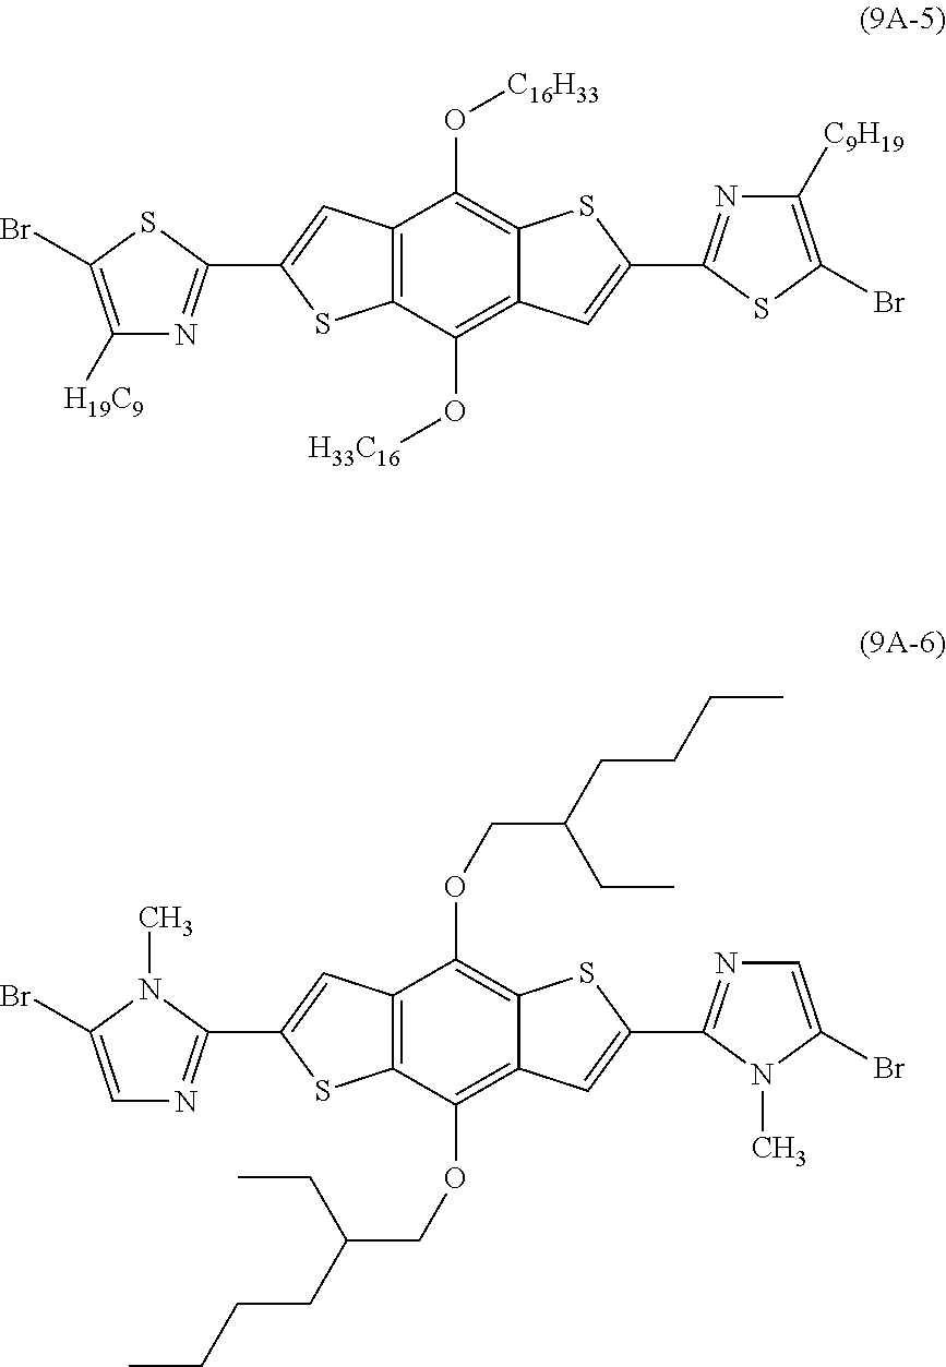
C1([H19C9])=C(Br)SC(C2=CC3=C(S2)C(O[H33C16])=C2C(=C3O[C16H33])SC(C3=NC([C9H19])=C(Br)S3)=C2)=N1.C1=C(Br)N(C)C(C2=CC3=C(S2)C(OCC(CC)CCCC)=C2C(=C3OCC(CC)CCCC)SC(C3=NC=C(Br)N3C)=C2)=N1
